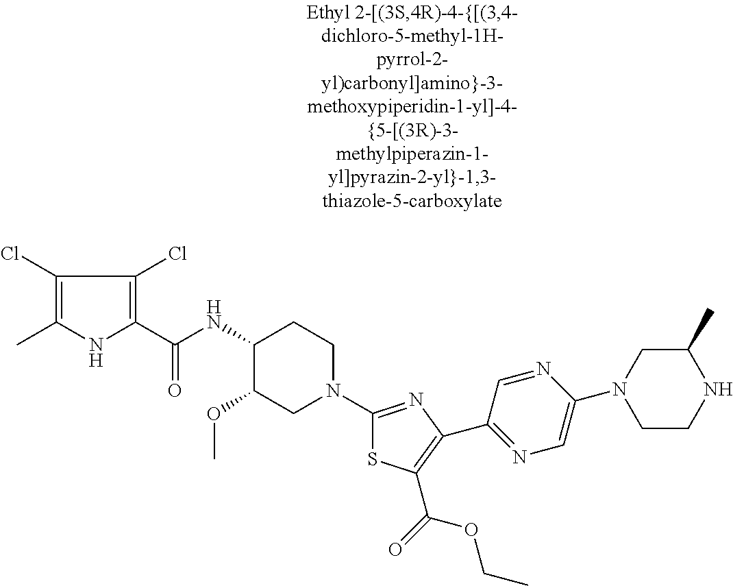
C1(Cl)=C(C)NC(C(NC2C(OC)CN(C3=NC(C4=NC=C(N5CCNC(C)C5)N=C4)=C(C(=O)OCC)S3)CC2)=O)=C1Cl
